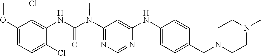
O(C1=CC=C(Cl)C(NC(N(C2=NC=NC(NC3=CC=C(CN4CCN(C)CC4)C=C3)=C2)C)=O)=C1Cl)C
